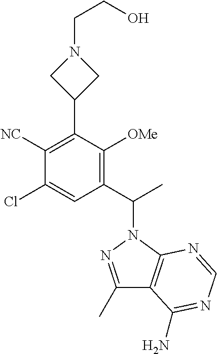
C1(C)=NN(C(C2=C([OMe])C(C3CN(CCO)C3)=C([NC])C(Cl)=C2)C)C2=C1C(N)=NC=N2
